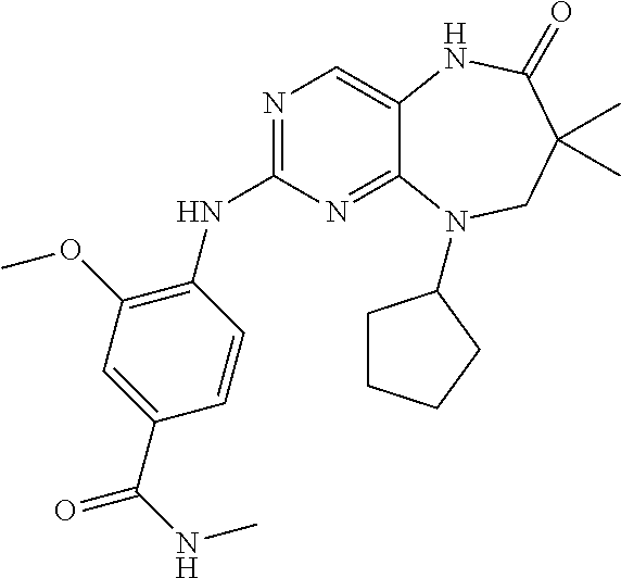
N1=C(NC2=C(OC)C=C(C(NC)=O)C=C2)N=C2C(=C1)NC(=O)C(C)(C)CN2C1CCCC1
